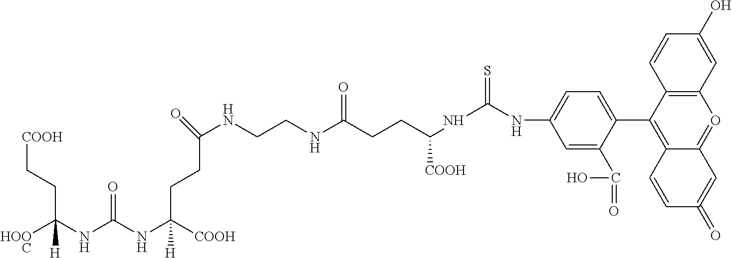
N(C(NC([COOH])(CCC(=O)[HN]CCNC(CCC([COOH])NC(NC1=CC=C(C2=C3C(=OC4=C2C=CC(O)=C4)C=C(=O)C=C3)C(C(O)=O)=C1)=S)=O)[H])=O)C([HOOC])(CC[COOH])[H]
